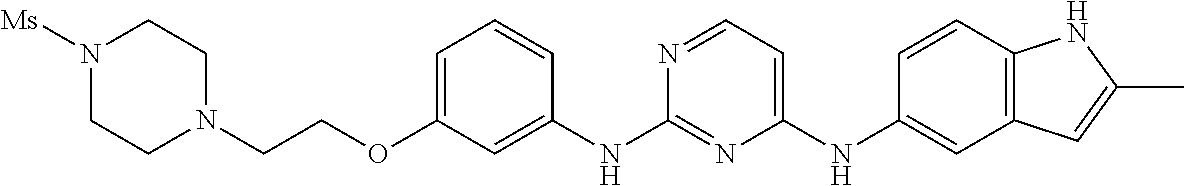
C1=C(OCCN2CCN([Ms])CC2)C=C(NC2=NC(NC3=CC4=C(C=C3)NC(C)=C4)=CC=N2)C=C1
